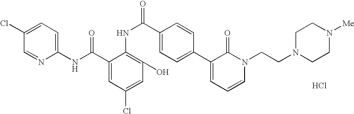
C1(NC(=O)C2=CC(Cl)=CC(O)=C2NC(=O)C2=CC=C(C3=CC=CN(CCN4CCN([Me])CC4)C3=O)C=C2)=CC=C(Cl)C=N1.Cl
